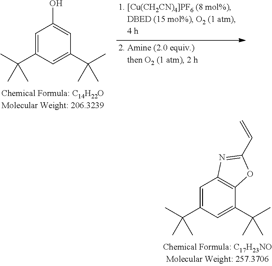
C1=C(C(C)(C)C)C=C(C(C)(C)C)C=C1O.C1=C(C(C)(C)C)C=C(C(C)(C)C)C2=C1N=C(C=C)O2
